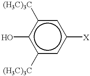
c1(O)c([(H3C)3C])cc([X])cc1[(H3C)3C]
